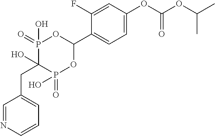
C1=C(OC(OC(C)C)=O)C=C(F)C(C2OP(=O)(O)C(O)(CC3=CC=CN=C3)P(=O)(O)O2)=C1
